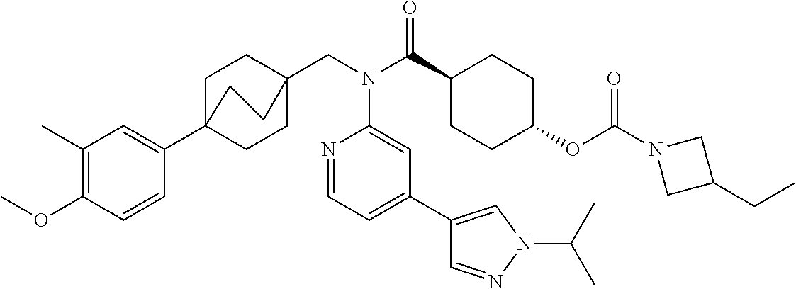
C1(C)=C(OC)C=CC(C23CCC(CN(C(C4CCC(OC(N5CC(CC)C5)=O)CC4)=O)C4=CC(C5=CN(C(C)C)N=C5)=CC=N4)(CC2)CC3)=C1
